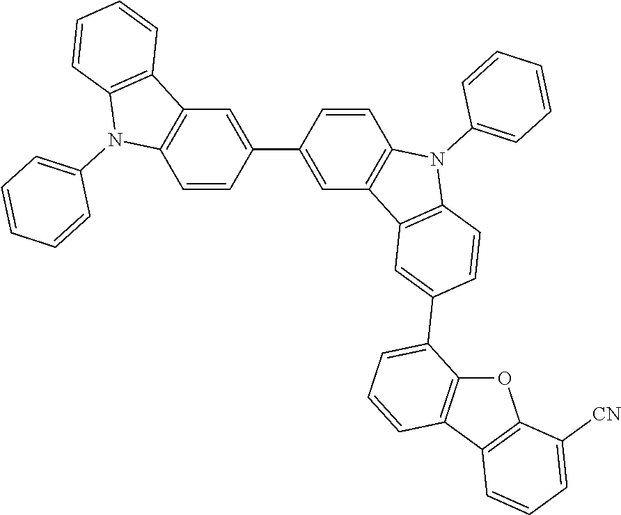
C1=CC(C2=CC3=C(C=C2)N(C2=CC=CC=C2)C2=C3C=C(C3=CC=CC4=C3OC3=C4C=CC=C3[CN])C=C2)=CC2=C1N(C1=CC=CC=C1)C1=C2C=CC=C1
